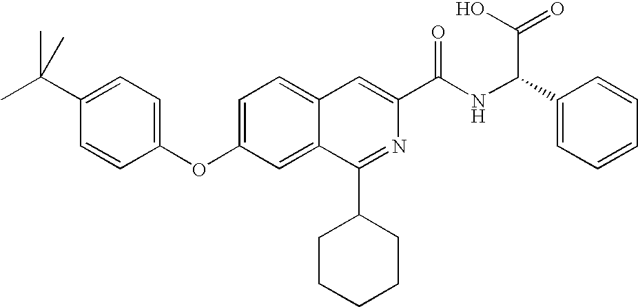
C1=C2C(=CC(OC3=CC=C(C(C)(C)C)C=C3)=C1)C(C1CCCCC1)=NC(C(NC(C1=CC=CC=C1)C(O)=O)=O)=C2
